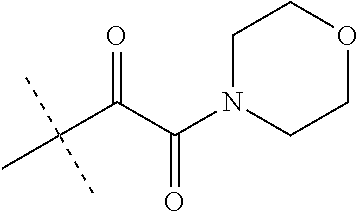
C(C(C(N1CCOCC1)=O)=O)(C)(C)C
